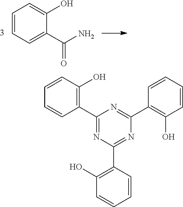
C1=CC=C(C(N)=O)C(O)=C1.C1(C2=NC(C3=C(O)C=CC=C3)=NC(C3=C(O)C=CC=C3)=N2)=C(O)C=CC=C1
